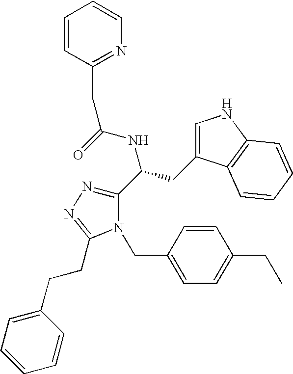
C(C1=CC=C(CC)C=C1)N1C(C(CC2=CNC3=C2C=CC=C3)NC(=O)CC2=NC=CC=C2)=NN=C1CCC1=CC=CC=C1
